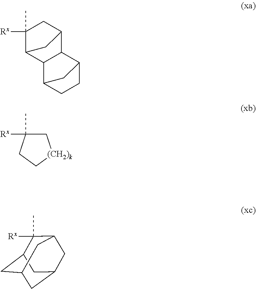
C12CC([Rx])(C)C(C1)C1C2C2CCC1C2.C1C([Rx])(C)CC[(CH2)k]1.C1([Rx])(C)C2CC3CC(CC1C3)C2
